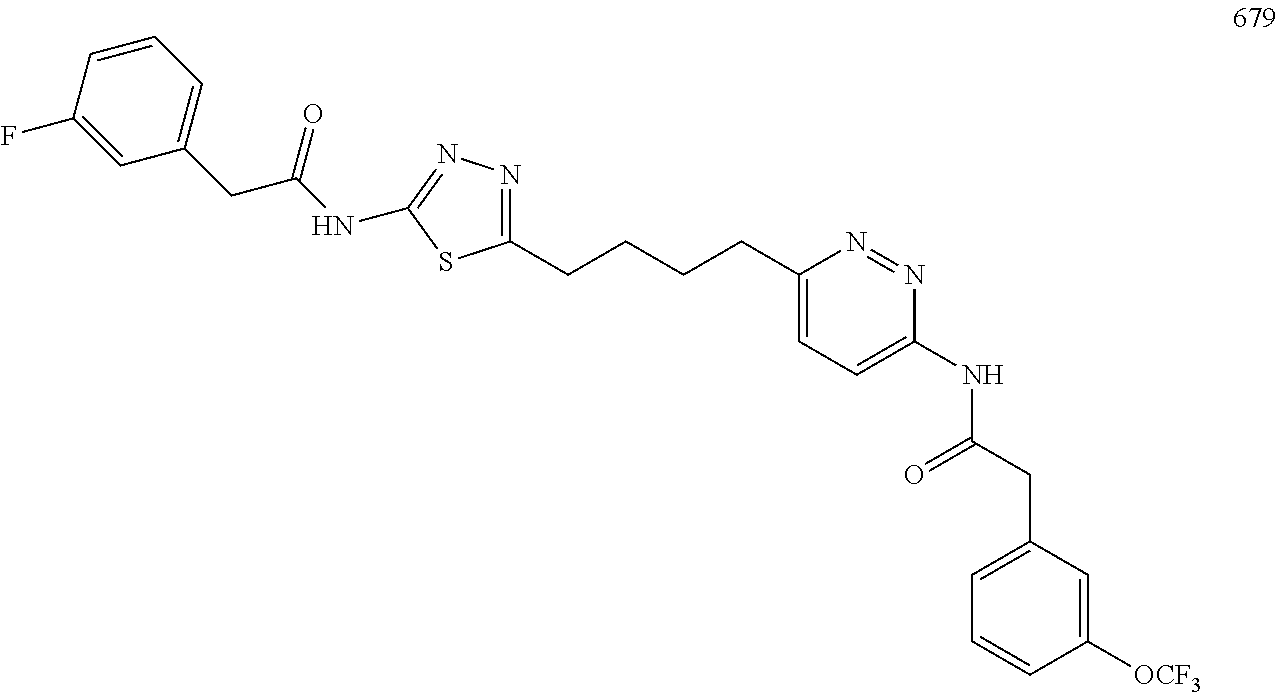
C1(CCCCC2=CC=C(NC(CC3=CC=CC([OCF3])=C3)=O)N=N2)=NN=C(NC(CC2=CC=CC(F)=C2)=O)S1
